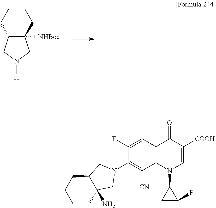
[H]N1CC2([NHBoc])C(C1)CCCC2.C1CC2(N)C(CC1)CN(C1=C([CN])C3=C(C=C1F)C(=O)C([COOH])=CN3C1CC1F)C2
